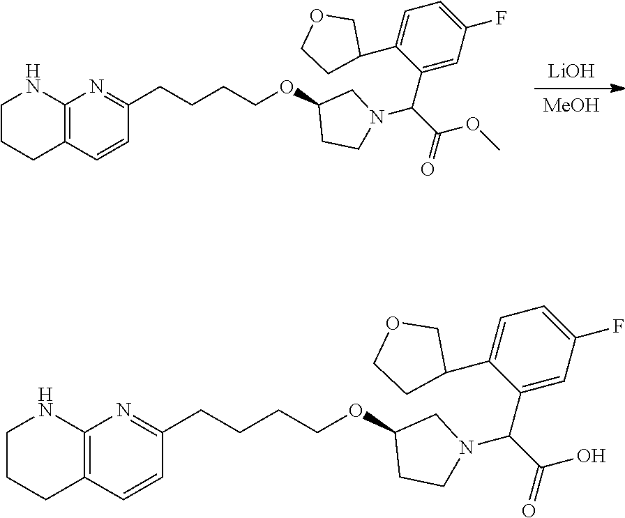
[LiOH].[MeOH].C12=C(C=CC(CCCCOC3CCN(C(C(=O)OC)C4=CC(F)=CC=C4C4COCC4)C3)=N1)CCCN2.C12=C(C=CC(CCCCOC3CCN(C(C(=O)O)C4=CC(F)=CC=C4C4COCC4)C3)=N1)CCCN2
